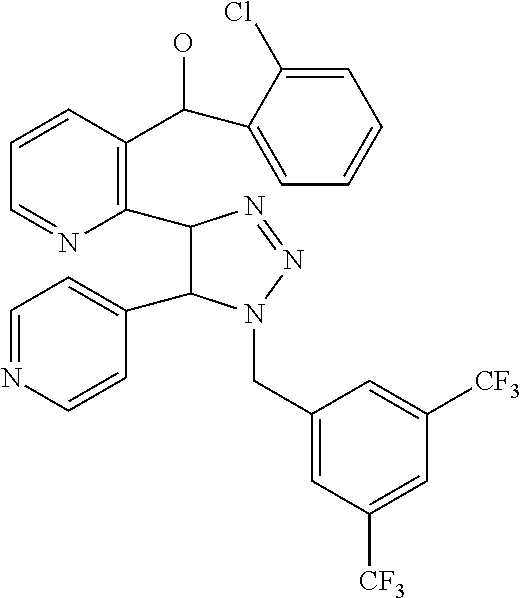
C1=CC(C(O)C2=CC=CC=C2Cl)=C(C2C(C3=CC=NC=C3)N(CC3=CC([CF3])=CC([CF3])=C3)N=N2)N=C1
